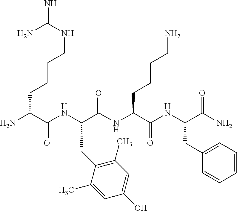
NC(C(NC(C(NC(C(NC(C(N)=O)CC1=CC=CC=C1)=O)CCCCN)=O)CC1=C(C)C=C(O)C=C1C)=O)CCCCNC(=N)N
